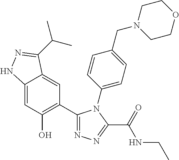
C1=C2C(=CC(C3=NN=C(C(=O)NCC)N3C3=CC=C(CN4CCOCC4)C=C3)=C1O)C(C(C)C)=NN2
